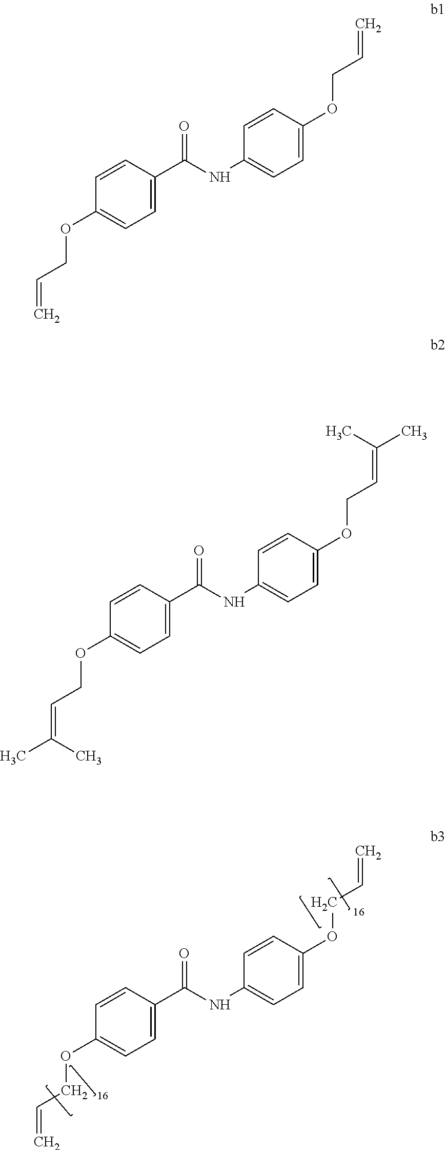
C1=CC(OCC=C)=CC=C1C(NC1=CC=C(OCC=C)C=C1)=O.C1=CC(OCC=C(C)C)=CC=C1C(NC1=CC=C(OCC=C(C)C)C=C1)=O.C1=CC(OCC=C)=CC=C1C(NC1=CC=C(OCC=C)C=C1)=O
